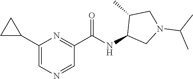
C(NC1CN(C(C)C)CC1C)(C1=NC(C2CC2)=CN=C1)=O
